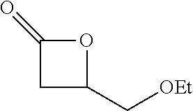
O1C(=O)CC1C[OEt]
